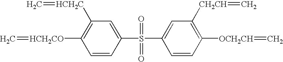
C=[HCH2CO]C1=C([HCH2C]=C)C=C(S(C2=CC([CH2CH]=C)=C([OCH2CH]=C)C=C2)(=O)=O)C=C1
